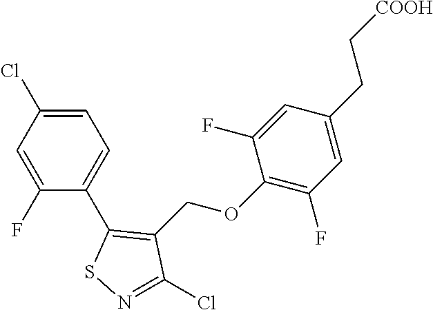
C1=C(Cl)C=C(F)C(C2=C(COC3=C(F)C=C(CC[COOH])C=C3F)C(Cl)=NS2)=C1
